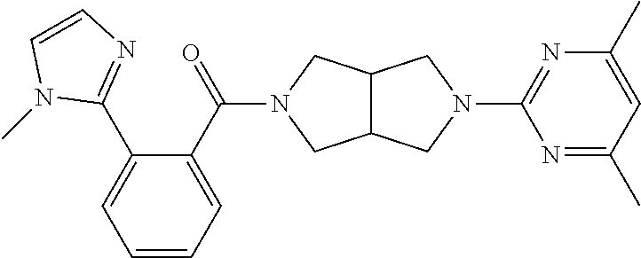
C12C(CN(C3=NC(C)=CC(C)=N3)C1)CN(C(=O)C1=CC=CC=C1C1=NC=CN1C)C2
